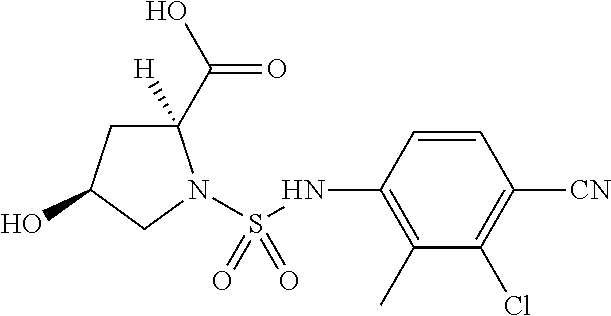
C1(C(O)=O)([H])CC(O)CN1S(NC1=C(C)C(Cl)=C([CN])C=C1)(=O)=O
